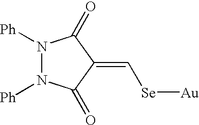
C([Se][Au])=C1C(=O)N([Ph])N([Ph])C1=O
